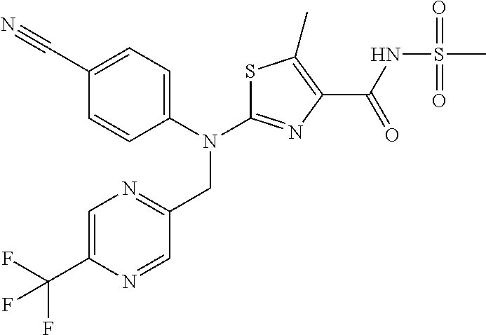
C1(C#N)=CC=C(N(C2=NC(C(NS(C)(=O)=O)=O)=C(C)S2)CC2=NC=C(C(F)(F)F)N=C2)C=C1
